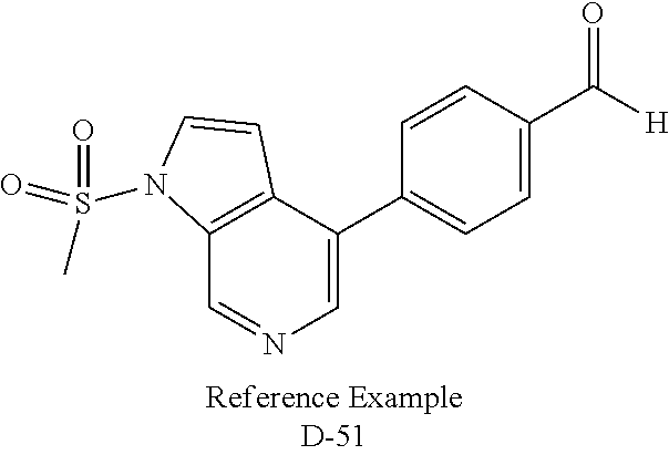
C1=CC(C2=CN=CC3=C2C=CN3S(C)(=O)=O)=CC=C1C([H])=O
